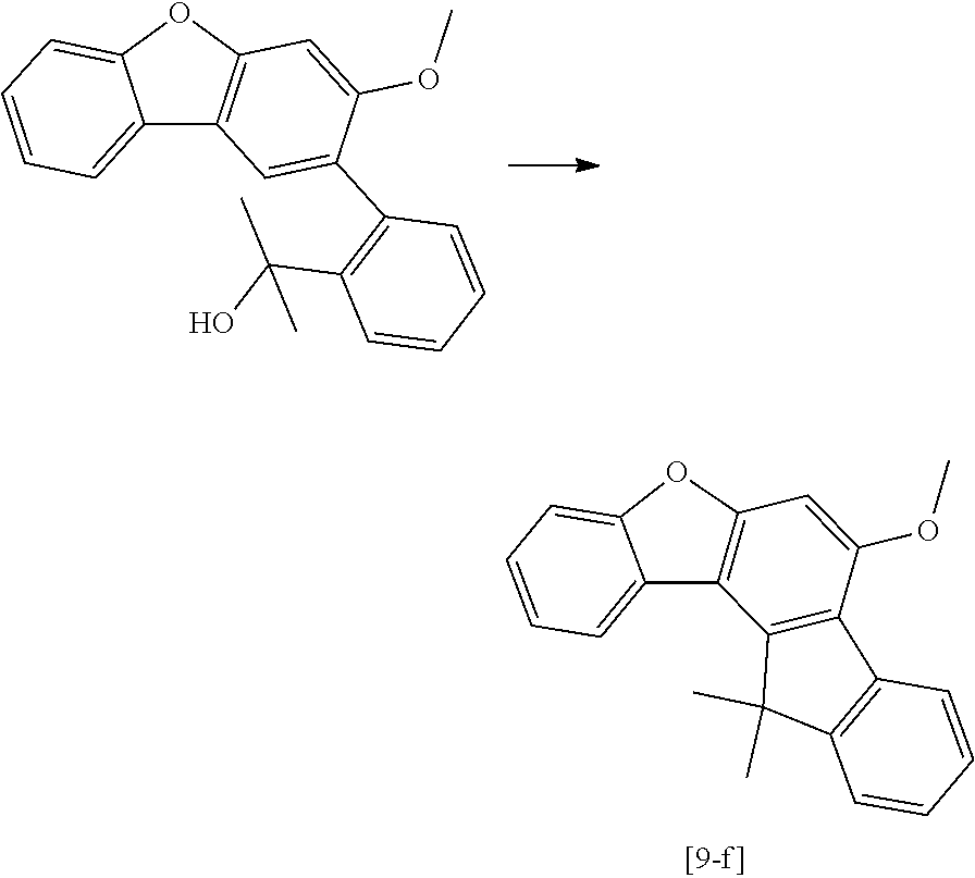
C12=CC=CC=C1OC1=C2C=C(C2=C(C(O)(C)C)C=CC=C2)C(OC)=C1.C12=C(C3=C(C1(C)C)C=CC=C3)C(OC)=CC1=C2C2=CC=CC=C2O1
